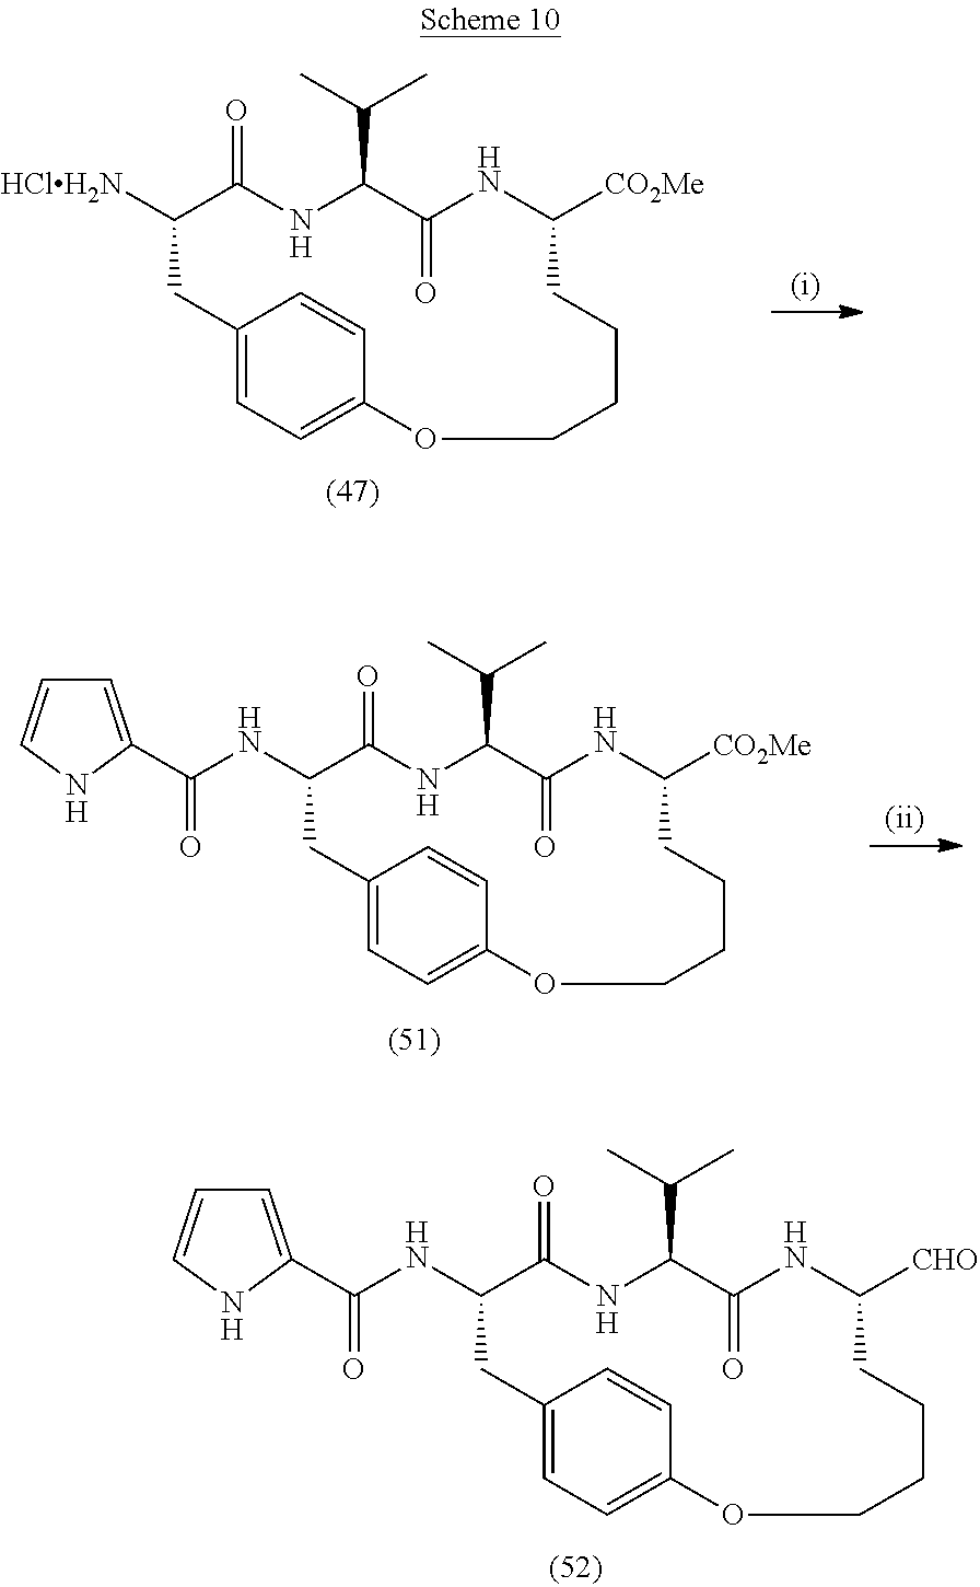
C1([CO2Me])CCCCOC2=CC=C(CC([HClH2N])C(=O)NC(C(C)C)C(=O)N1)C=C2.C1([CO2Me])CCCCOC2=CC=C(CC(NC(C3=CC=CN3)=O)C(=O)NC(C(C)C)C(=O)N1)C=C2.C1([CHO])CCCCOC2=CC=C(CC(NC(C3=CC=CN3)=O)C(=O)NC(C(C)C)C(=O)N1)C=C2
